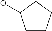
C1CCCC1O
